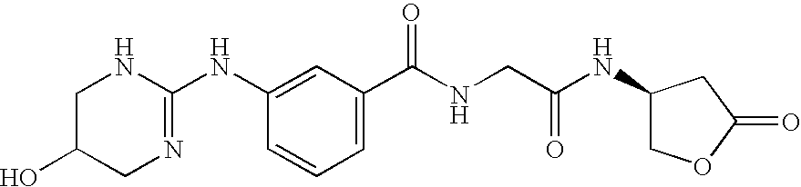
C1C(O)CN=C(NC2=CC(C(NCC(NC3COC(=O)C3)=O)=O)=CC=C2)N1
